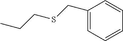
C1(CSCCC)=CC=CC=C1
